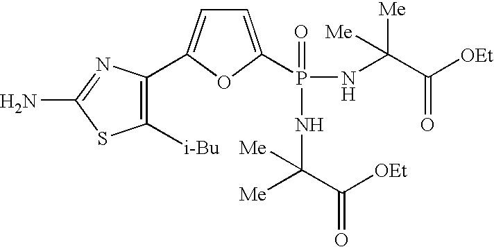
C1([i-Bu])=C(C2=CC=C(P(=O)(NC([Me])([Me])C([OEt])=O)NC(C([OEt])=O)([Me])[Me])O2)N=C(N)S1
